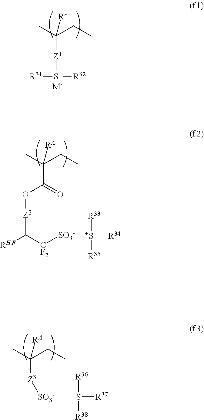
C([Z1][S+]([R31])[R32])(C)(CC)[RA].[M-].C(C(=O)O[Z2]C([RHF])[CF2][SO3-])(C)(CC)[RA].[R33][S+]([R34])[R35].[R36][S+]([R37])[R38].C([Z3][SO3-])(C)(CC)[RA]
